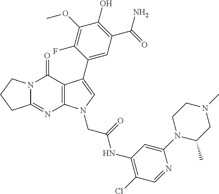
C12=NC3=C(C(=O)N1CCC2)C(C1=CC(C(N)=O)=C(O)C(OC)=C1F)=CN3CC(=O)NC1=C(Cl)C=NC(N2C(C)CN(C)CC2)=C1
